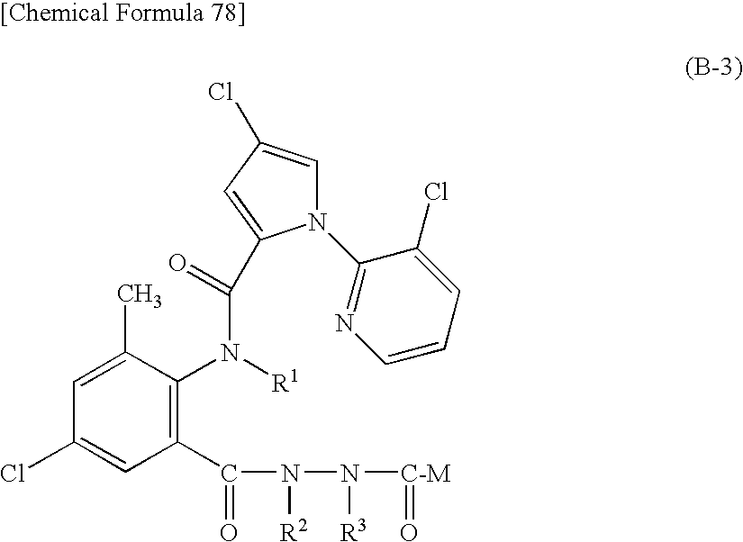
C1=C(C)C(N([R1])C(=O)C2=CC(Cl)=CN2C2=NC=CC=C2Cl)=C(C(N(N([C-M]=O)[R3])[R2])=O)C=C1Cl
